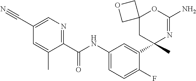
C1(C(NC2=CC=C(F)C(C3(C)N=C(N)OC4(C3)COC4)=C2)=O)=NC=C(C#N)C=C1C
